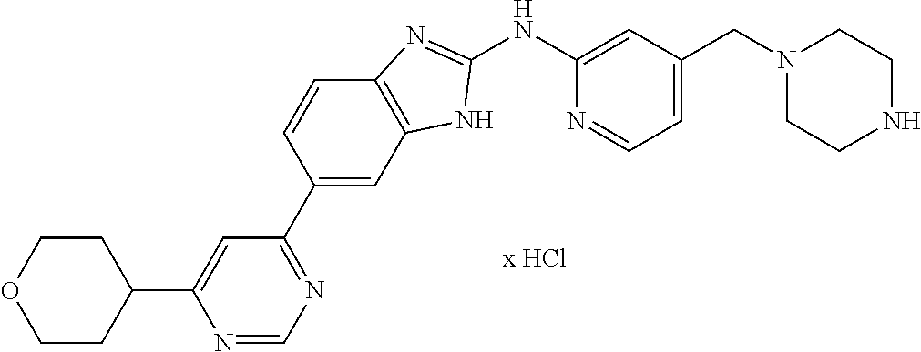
N1(CC2=CC=NC(NC3=NC4=C(C=C(C5=NC=NC(C6CCOCC6)=C5)C=C4)N3)=C2)CCNCC1
